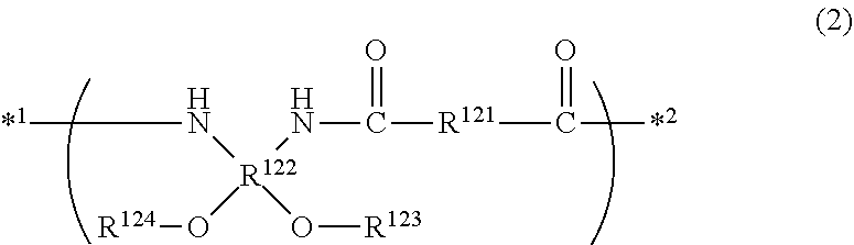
[*1]N[R122](NC([R121]C(=O)[*2])=O)(O[R123])O[R124]
